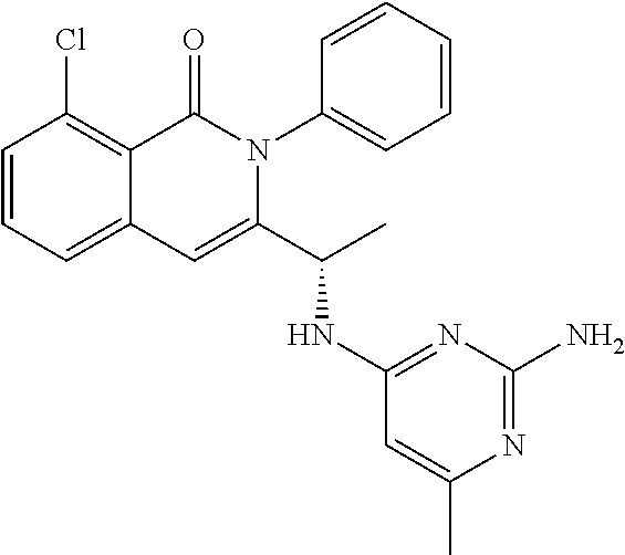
C1(Cl)=C2C(=CC=C1)C=C(C(C)NC1=NC(N)=NC(C)=C1)N(C1=CC=CC=C1)C2=O
